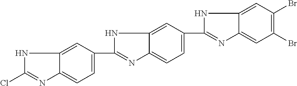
C1=C(C2=NC3=CC(Br)=C(Br)C=C3N2)C=C2C(=C1)N=C(C1=CC=C3C(=C1)NC(Cl)=N3)N2
